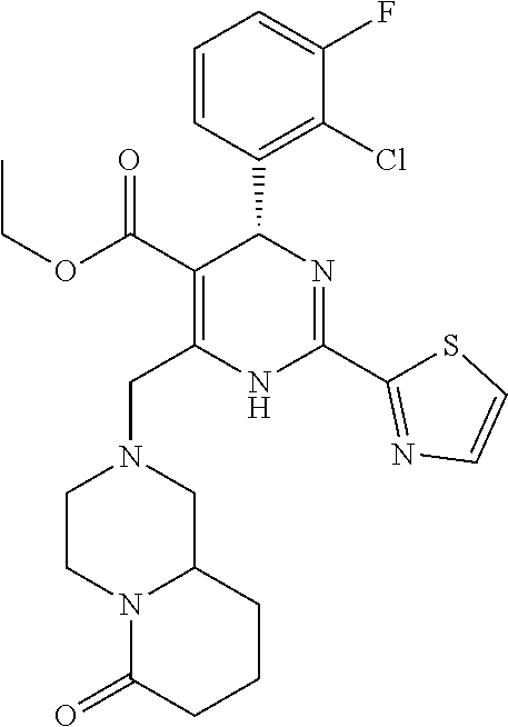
C1(Cl)=C(C2C(C(=O)OCC)=C(CN3CCN4C(C3)CCCC4=O)NC(C3=NC=CS3)=N2)C=CC=C1F
